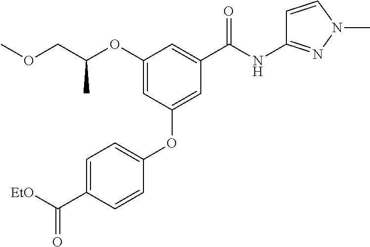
C1=CC(OC2=CC(C(NC3=NN(C)C=C3)=O)=CC(OC(COC)C)=C2)=CC=C1C([EtO])=O
